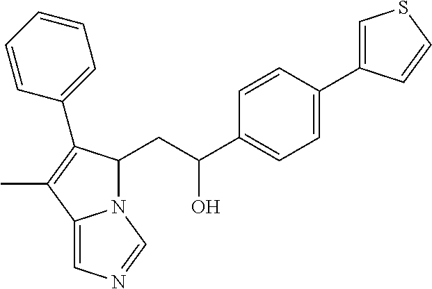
C1=CC(C2=CSC=C2)=CC=C1C(O)CC1N2C(=CN=C2)C(C)=C1C1=CC=CC=C1
